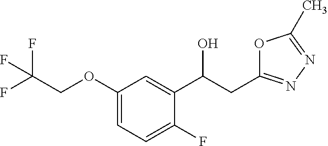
OC(C1=CC(OCC(F)(F)F)=CC=C1F)CC1=NN=C(C)O1
